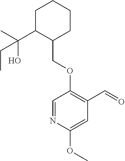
C1C(C(C)(O)CC)C(COC2=C(C=O)C=C(OC)N=C2)CCC1
